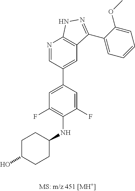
C1=C(F)C(NC2CCC(O)CC2)=C(F)C=C1C1=CC2=C(N=C1)NN=C2C1=CC=CC=C1OC
